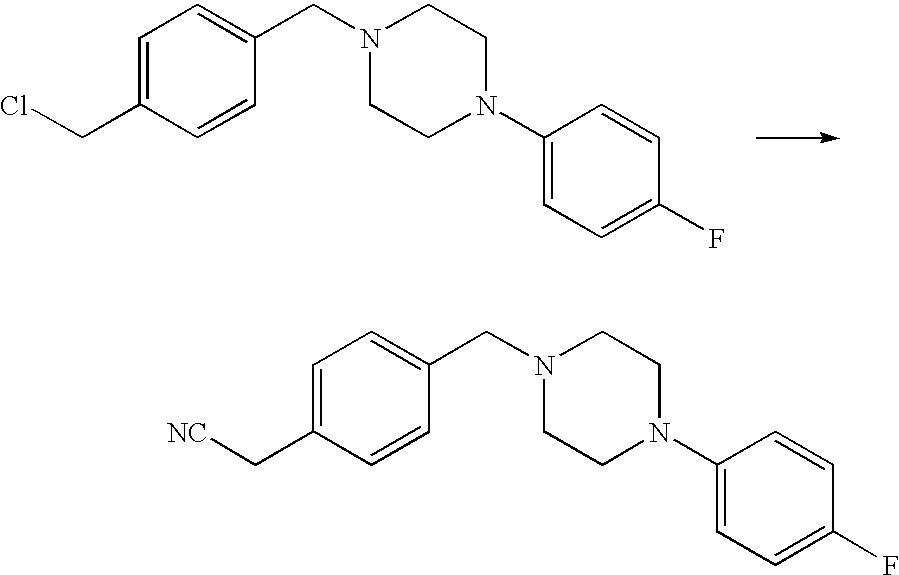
C1=C(CCl)C=CC(CN2CCN(C3=CC=C(F)C=C3)CC2)=C1.C1=C(C[NC])C=CC(CN2CCN(C3=CC=C(F)C=C3)CC2)=C1
